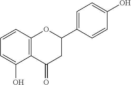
C1=C(O)C2=C(C=C1)OC(C1=CC=C(O)C=C1)CC2=O
